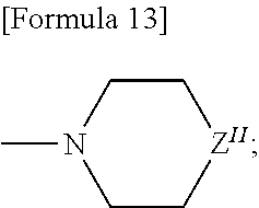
[ZII]1CCN(C)CC1
